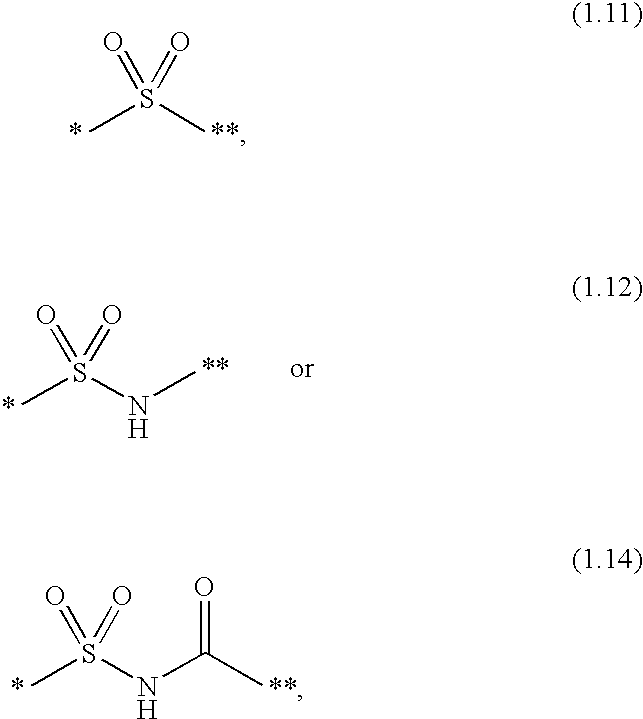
CS(C)(=O)=O.CS(NC)(=O)=O.CS(NC(C)=O)(=O)=O
